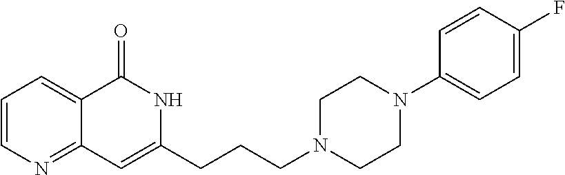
C1=CN=C2C(=C1)C(=O)NC(CCCN1CCN(C3=CC=C(F)C=C3)CC1)=C2
